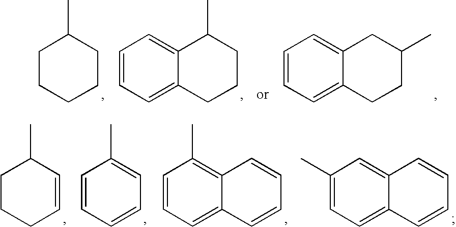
C1CCCCC1C.C12=CC=CC=C1CCCC2C.C12=CC=CC=C1CCC(C)C2.C1CCC=CC1C.C1=CC=CC=C1C.C1=CC=C2C(=C1C)C=CC=C2.C1(C)=CC=C2C(=C1)C=CC=C2
